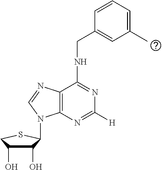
C1(O)C(O)CSC1N1C2=C(C(NCC3=CC(C)=CC=C3)=NC([H])=N2)N=C1
